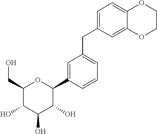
C1(CO)C(O)C(O)C(O)C(C2=CC(CC3=CC=C4C(=C3)OCCO4)=CC=C2)O1
